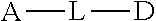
[A][L][D]
